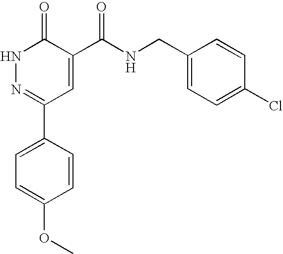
C1=CC(OC)=CC=C1C1=NNC(=O)C(C(NCC2=CC=C(Cl)C=C2)=O)=C1
